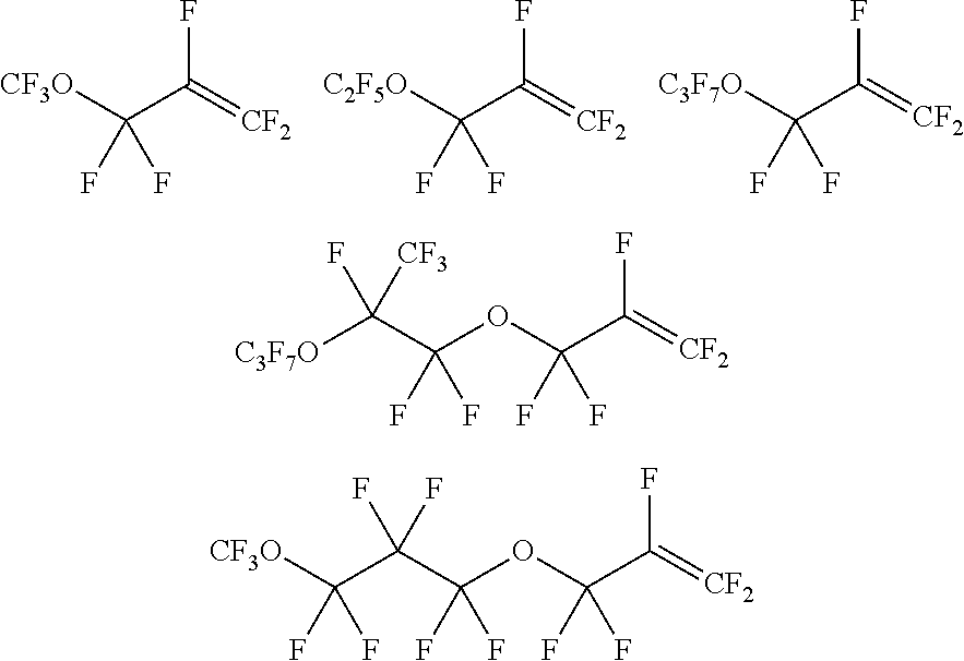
[CF3O]C(C(=[CF2])F)(F)F.[C2F5O]C(C(=[CF2])F)(F)F.[C3F7O]C(C(=[CF2])F)(F)F.O(C(C(=[CF2])F)(F)F)C(C([C3F7O])(F)[CF3])(F)F.O(C(C(=[CF2])F)(F)F)C(C(C([CF3O])(F)F)(F)F)(F)F
